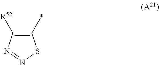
C1(*)=C([R52])N=NS1
